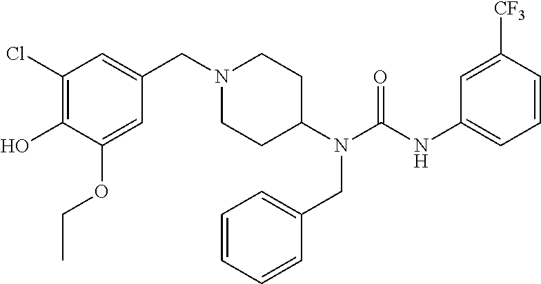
N1(CC2=CC(Cl)=C(O)C(OCC)=C2)CCC(N(C(NC2=CC=CC([CF3])=C2)=O)CC2=CC=CC=C2)CC1
